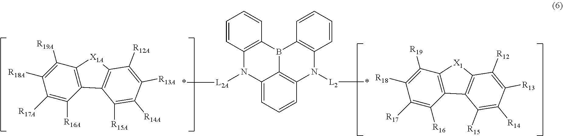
C12=CC=CC3=C1B(C1=C(N2[L2A]*)C=CC=C1)C1=C(N3[L2]*)C=CC=C1.C12=C(C3=C([X1]1)C([R12])=C([R13])C([R14])=C3[R15])C([R16])=C([R17])C([R18])=C2[R19].C12=C(C3=C([X1A]1)C([R12A])=C([R13A])C([R14A])=C3[R15A])C([R16A])=C([R17A])C([R18A])=C2[R19A]
